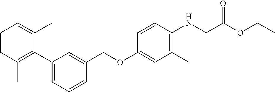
C1=CC(C)=C(C2=CC=CC(COC3=CC(C)=C(NCC(OCC)=O)C=C3)=C2)C(C)=C1
